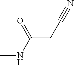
O=C(CC#N)NC
